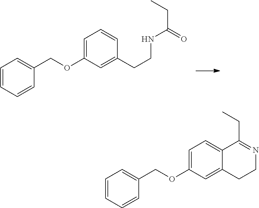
C1=CC=CC(COC2=CC=CC(CCNC(CC)=O)=C2)=C1.C1=CC=CC(COC2=CC=C3C(=C2)CCN=C3CC)=C1
